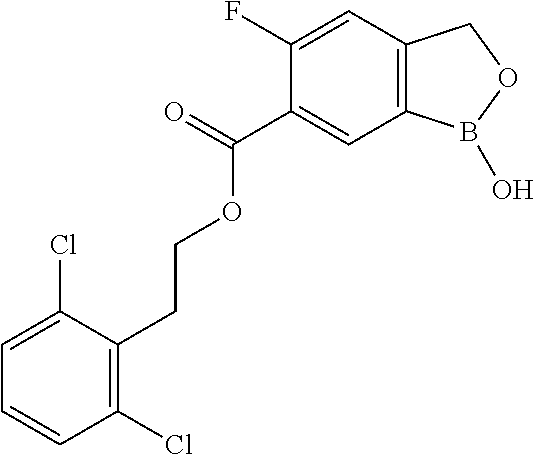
C1(C(=O)OCCC2=C(Cl)C=CC=C2Cl)=CC2=C(C=C1F)COB2O
